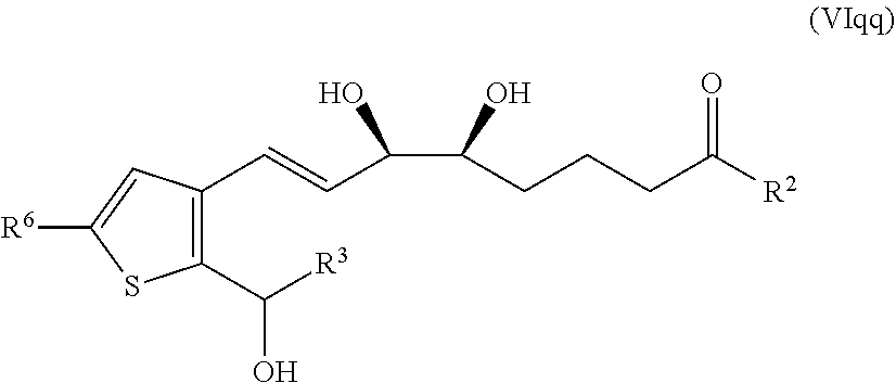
C1(C([R3])O)=C(C=CC(C(CCCC([R2])=O)O)O)C=C([R6])S1
